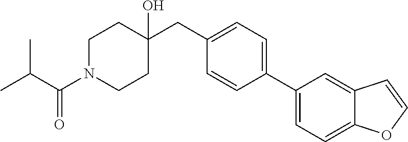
C1(CC2(O)CCN(C(C(C)C)=O)CC2)=CC=C(C2=CC=C3C(=C2)C=CO3)C=C1
